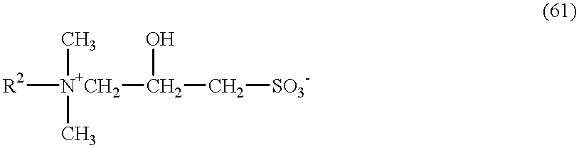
[R2][N+CH2](C)(C)C(O)C[SO3-]
